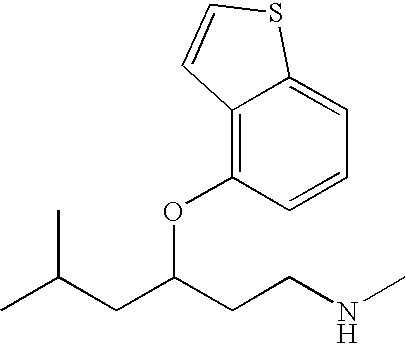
N(CCC(CC(C)C)OC1=C2C(=CC=C1)SC=C2)C
